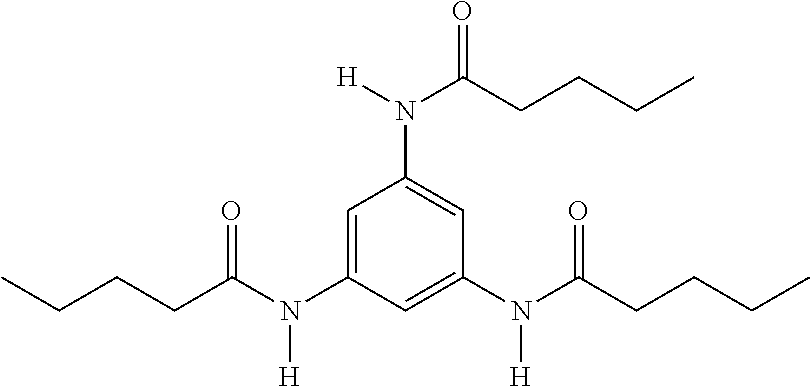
C1=C(N(C(CCCC)=O)[H])C=C(N(C(CCCC)=O)[H])C=C1N([H])C(CCCC)=O
